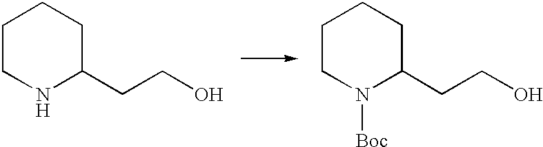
C1CNC(CCO)CC1.C1CN([Boc])C(CCO)CC1
